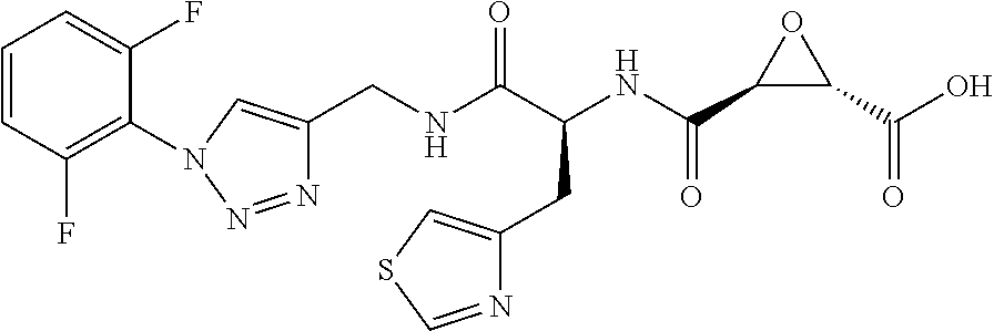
C(NC(C(NC(C1C(C(O)=O)O1)=O)CC1=CSC=N1)=O)C1=CN(C2=C(F)C=CC=C2F)N=N1
